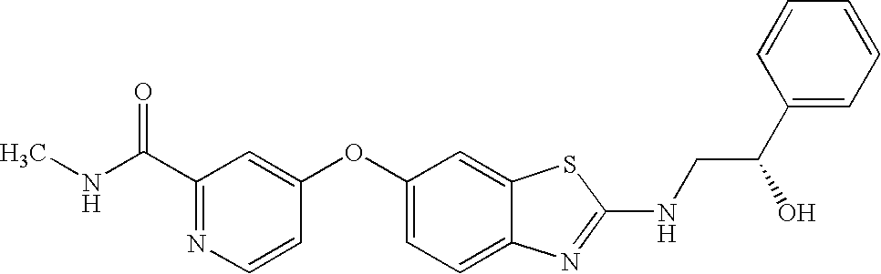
N1=C(C(=O)NC)C=C(OC2=CC=C3C(=C2)SC(NCC(C2=CC=CC=C2)O)=N3)C=C1
